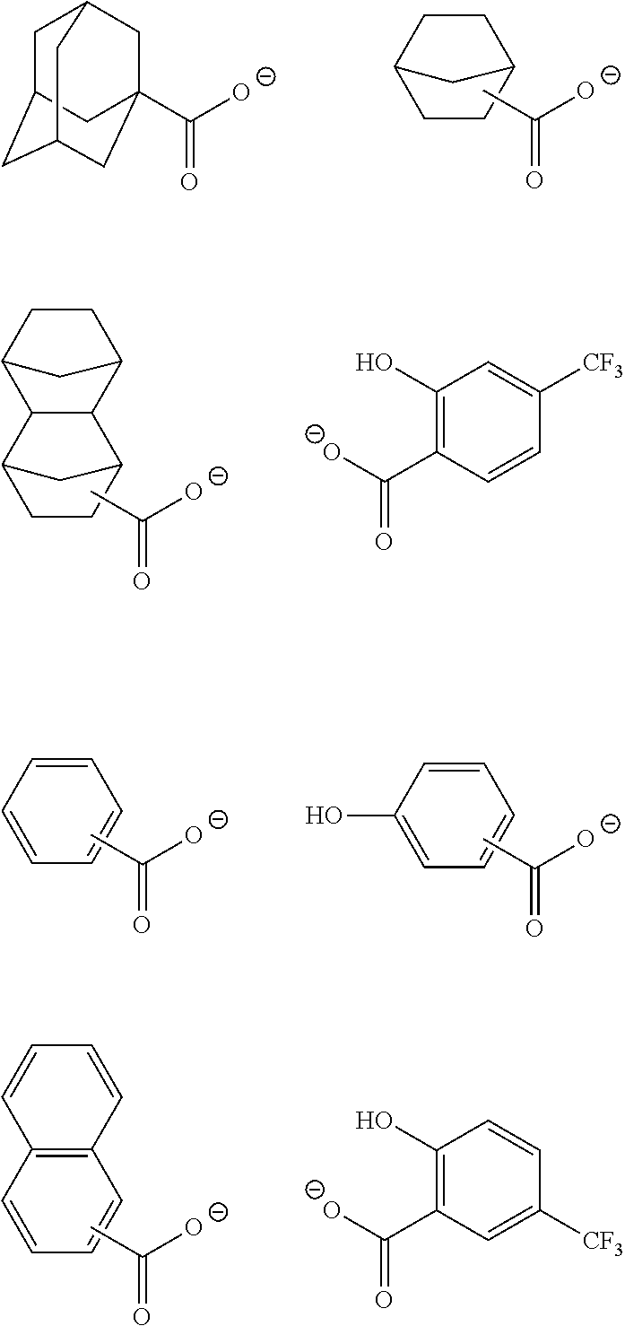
C1CC2CCC1C2.C(=O)([O-])C12CC3CC(CC(C1)C3)C2.C(=O)([O-])C.C(=O)([O-])C.C12CCC(C1)C1C2C2CCC1C2.C1(O)=C(C([O-])=O)C=CC([CF3])=C1.C1=CC=CC=C1.C(=O)([O-])C.C1=CC(O)=CC=C1.C(=O)([O-])C.C(=O)([O-])C.C1=CC=CC2=C1C=CC=C2.C1(O)=C(C([O-])=O)C=C([CF3])C=C1
